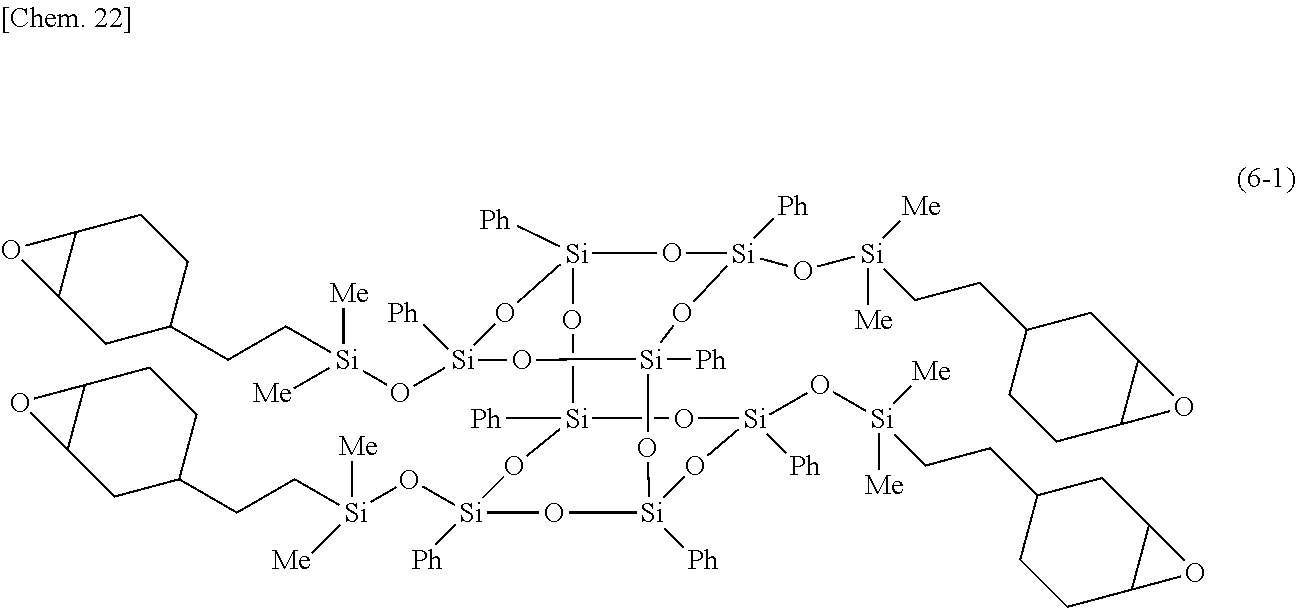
[Si]12([Ph])O[Si]3([Ph])O[Si]([Ph])(O[Si]([Me])([Me])CCC4CCC5C(C4)O5)O[Si]([Ph])(O[Si](O[Si]([Me])([Me])CCC4CCC5C(C4)O5)([Ph])O3)O[Si]([Ph])(O[Si]([Ph])(O[Si](CCC3CCC4C(C3)O4)([Me])[Me])O1)O[Si]([Ph])(O[Si]([Me])([Me])CCC1CCC3C(C1)O3)O2
